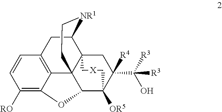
C1([RO])=C2C3=C(C=C1)CC1C45C3(C(C([OR5])(C([R4])(C([R3])([R3])O)C4)C[X]C5)O2)CC[NR1]1
